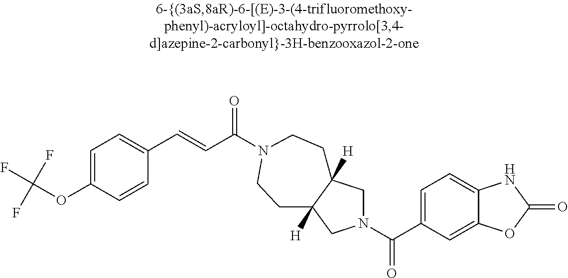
C(OC1=CC=C(C=CC(=O)N2CCC3([H])CN(C(C4=CC=C5C(=C4)OC(=O)N5)=O)CC3([H])CC2)C=C1)(F)(F)F
